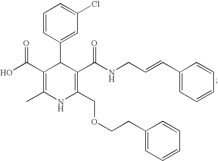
C1(C(O)=O)=C(C)NC(COCCC2=CC=CC=C2)=C(C(NCC=CC2=CC=CC=C2)=O)C1C1=CC(Cl)=CC=C1
